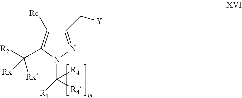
C1(C[Y])=NN(C([R4])([R4])[R1])C(C([R2])([Rx])[Rx])=C1[Rc]
